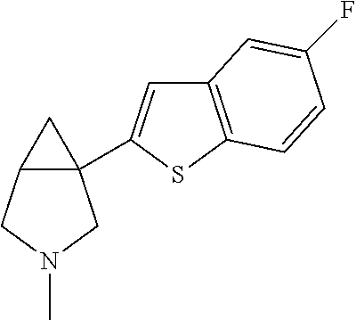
C12(C3=CC4=C(S3)C=CC(F)=C4)C(CN(C)C1)C2
